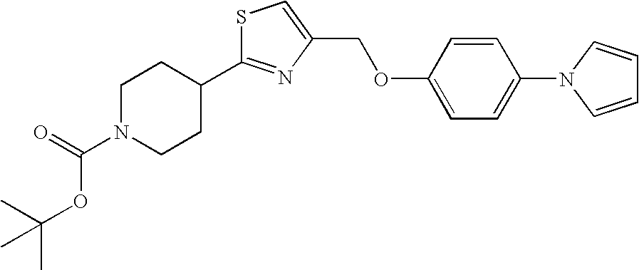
C1N(C(=O)OC(C)(C)C)CCC(C2=NC(COC3=CC=C(N4C=CC=C4)C=C3)=CS2)C1
